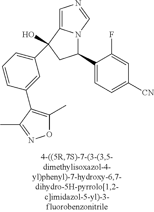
O1C(C)=C(C2=CC(C3(O)C4=CN=CN4C(C4=CC=C([CN])C=C4F)C3)=CC=C2)C(C)=N1
